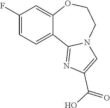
C1(F)=CC=C2C(=C1)OCCN1C2=NC(C(=O)O)=C1
